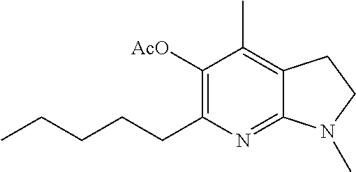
C12=NC(CCCCC)=C([AcO])C(C)=C1CCN2C
